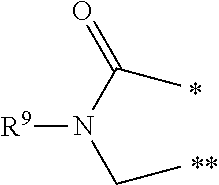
[R9]N(C(C)=O)CC
